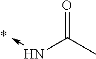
N(->C)C(=O)C
